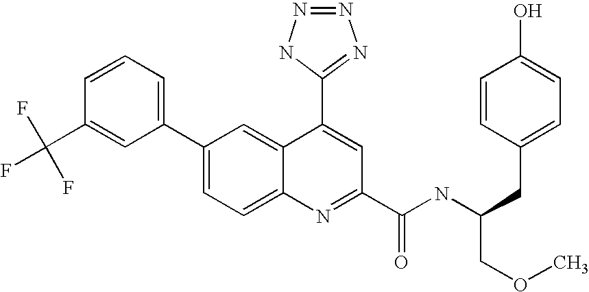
C1=CC(C(F)(F)F)=CC(C2=CC=C3C(=C2)C(C2=NN=NN2)=CC(C(NC(CC2=CC=C(O)C=C2)COC)=O)=N3)=C1
